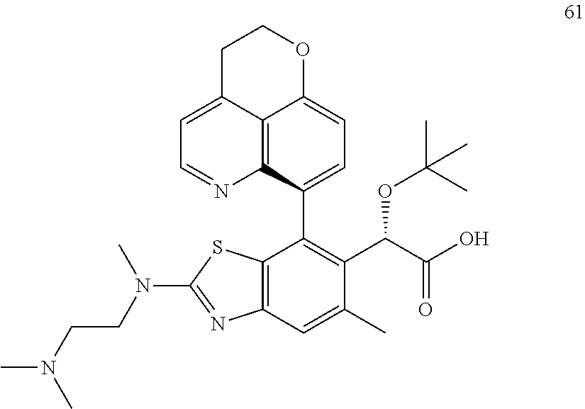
C12=C(C=C(C)C(C(C(O)=O)OC(C)(C)C)=C1C1=CC=C3C4=C1N=CC=C4CCO3)N=C(N(CCN(C)C)C)S2
